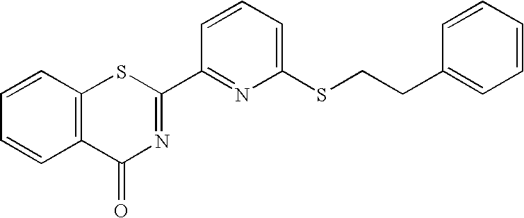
C1=CC=C(SCCC2=CC=CC=C2)N=C1C1=NC(=O)C2=C(S1)C=CC=C2
